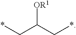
[OR1]C(C*)C*
